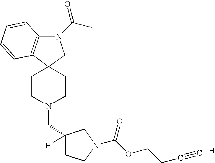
C12(CCN(CC3([H])CCN(C(OCCC#C)=O)C3)CC1)C1=C(N(C(C)=O)C2)C=CC=C1.[H]
